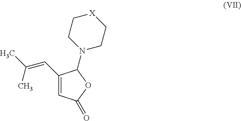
C1(C=C(C)C)=CC(=O)OC1N1CC[X]CC1
